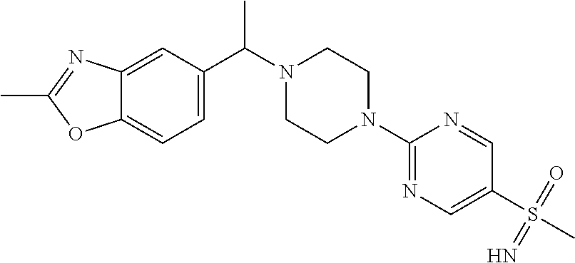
CC(N1CCN(C2=NC=C(S(C)(=O)=N)C=N2)CC1)C1=CC=C2C(=C1)N=C(C)O2
